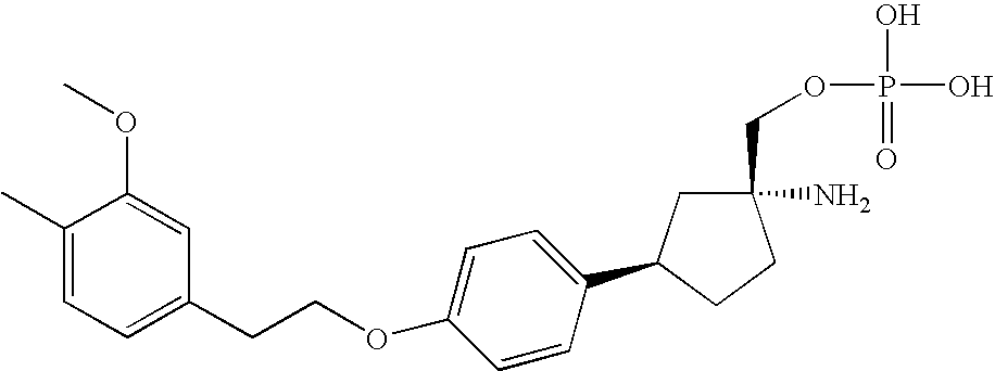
C1(C)=CC=C(CCOC2=CC=C(C3CC(N)(COP(O)(=O)O)CC3)C=C2)C=C1OC
